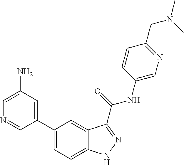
C1(N)=CN=CC(C2=CC=C3C(=C2)C(C(NC2=CN=C(CN(C)C)C=C2)=O)=NN3)=C1
